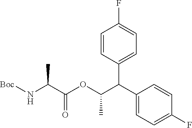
[Boc]NC(C(OC(C(C1=CC=C(F)C=C1)C1=CC=C(F)C=C1)C)=O)C
